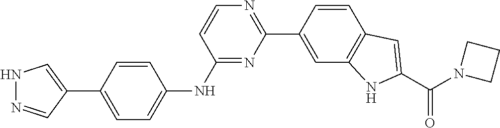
C1=CC(C2=NC=CC(NC3=CC=C(C4=CNN=C4)C=C3)=N2)=CC2=C1C=C(C(N1CCC1)=O)N2
